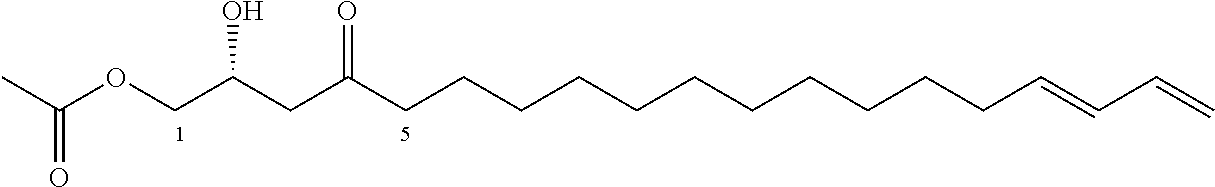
CC(=O)OCC(CC(=O)CCCCCCCCCCCC=CC=C)O
